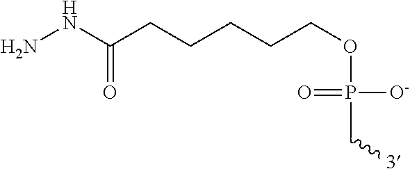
NNC(CCCCCOP(C[3])(=O)[O-])=O
